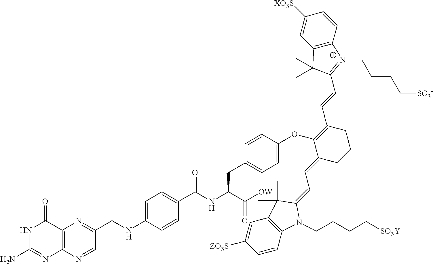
C12=C(N=CC(CNC3=CC=C(C(NC(C([OW])=O)CC4=CC=C(OC5=C(C=CC6=[N+](CCCC[SO3-])C7=C(C6(C)C)C=C([XO3S])C=C7)CCCC5=CC=C5C(C)(C)C6=C(N5CCCC[SO3Y])C=CC([ZO3S])=C6)C=C4)=O)C=C3)=N1)N=C(N)NC2=O
